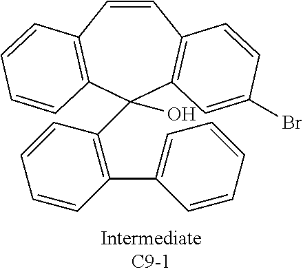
C1=CC2=C(C=C(Br)C=C2)C(C2=C(C3=CC=CC=C3)C=CC=C2)(O)C2=C1C=CC=C2
